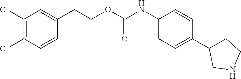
C1(Cl)=C(Cl)C=CC(CCOC(NC2=CC=C(C3CCNC3)C=C2)=O)=C1
